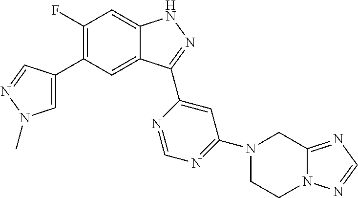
C1(F)=C(C2=CN(C)N=C2)C=C2C(=C1)NN=C2C1=CC(N2CCN3C(=NC=N3)C2)=NC=N1
